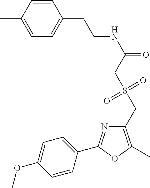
C1=C(C)C=CC(CCNC(=O)CS(CC2=C(C)OC(C3=CC=C(OC)C=C3)=N2)(=O)=O)=C1
